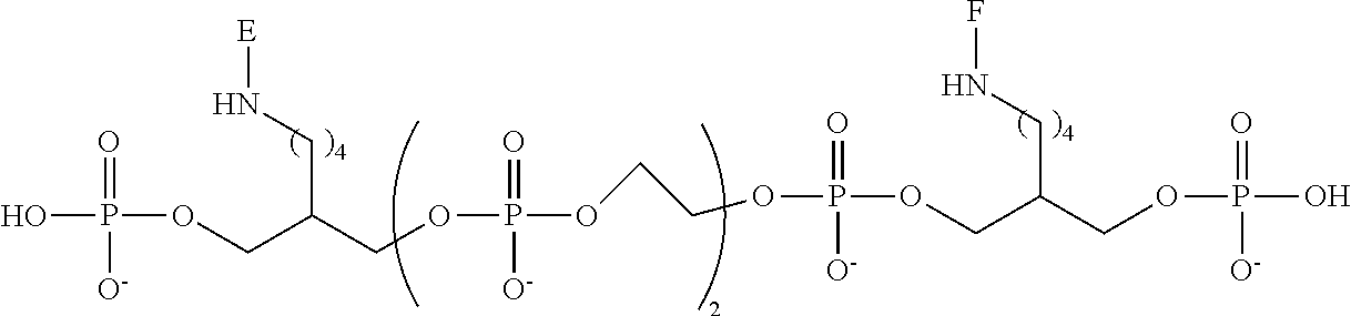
OP(OCC(COP(OCCOP(=O)([O-])OCC(COP(=O)([O-])O)CNF)(=O)[O-])CN[E])(=O)[O-]
